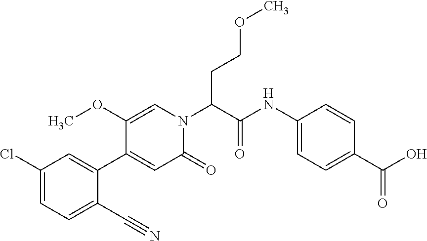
C1(Cl)=CC=C(C#N)C(C2=CC(=O)N(C(C(NC3=CC=C(C(O)=O)C=C3)=O)CCOC)C=C2OC)=C1
